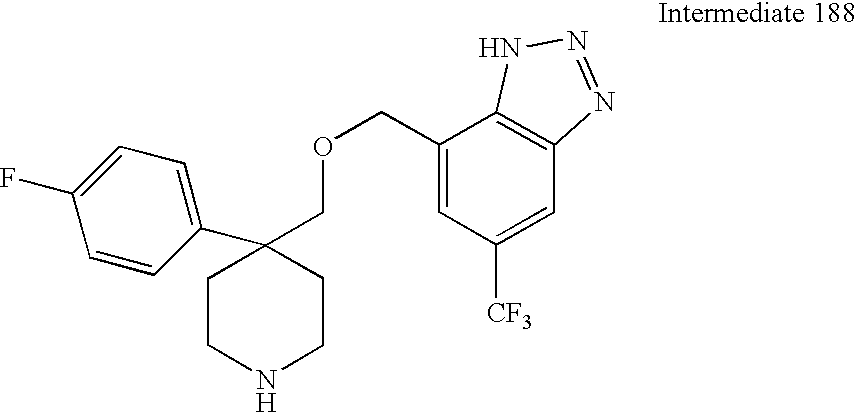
C(C1=CC([CF3])=CC2=C1NN=N2)OCC1(C2=CC=C(F)C=C2)CCNCC1
